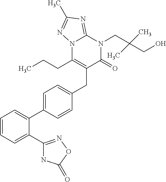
C1=CC=C(C2=NOC(=O)N2)C(C2=CC=C(CC3=C(CCC)N4C(=NC(C)=N4)N(CC(C)(CO)C)C3=O)C=C2)=C1
